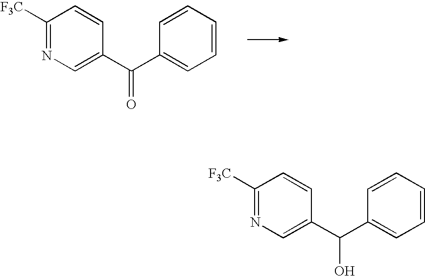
C(C1=CN=C([F3C])C=C1)(=O)C1=CC=CC=C1.C(C1=CN=C([F3C])C=C1)(O)C1=CC=CC=C1
